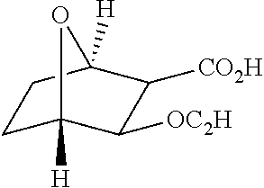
C1C2([H])C([OC2H])C([CO2H])C([H])(C1)O2
